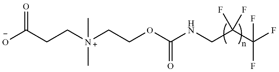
C(C(C(F)(F)F)(F)F)NC(OCC[N+](CCC([O-])=O)(C)C)=O
